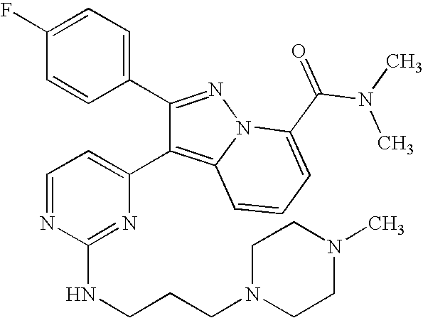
C1(C2=CC=C(F)C=C2)=NN2C(=C1C1=CC=NC(NCCCN3CCN(C)CC3)=N1)C=CC=C2C(N(C)C)=O
